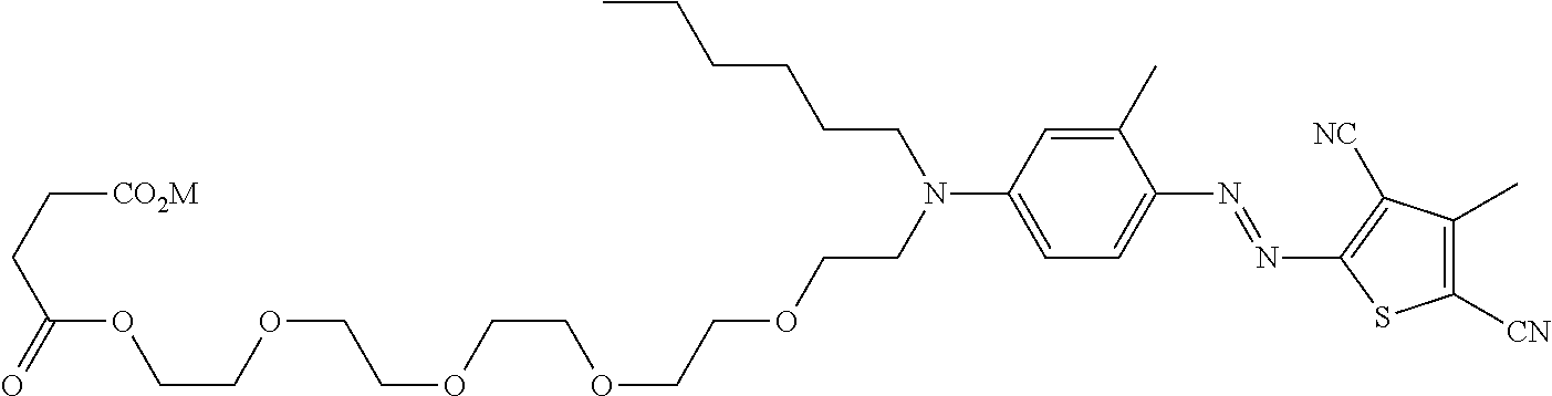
C1(C)=CC(N(CCOCCOCCOCCOCCOC(CC[CO2M])=O)CCCCCC)=CC=C1N=NC1=C([NC])C(C)=C([CN])S1
